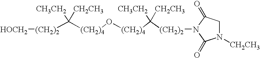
[(CH2)2]([HOCH2])C([(CH2)4]O[(CH2)4]C([CH3CH2])([CH2CH3])[(CH2)2]N1C(=O)CN([CH2CH3])C1=O)([CH3CH2])[CH2CH3]
